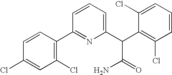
C1(Cl)=CC(Cl)=C(C2=NC(C(C3=C(Cl)C=CC=C3Cl)C(=O)N)=CC=C2)C=C1
